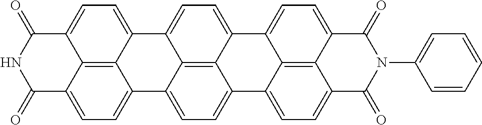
C1=C2C3=CC=C4C5=CC=C6C(=O)NC(=O)C7=CC=C(C5=C76)C5=CC=C(C3=C54)C3=CC=C4C(=O)N(C5=CC=CC=C5)C(=O)C(=C1)C4=C32
